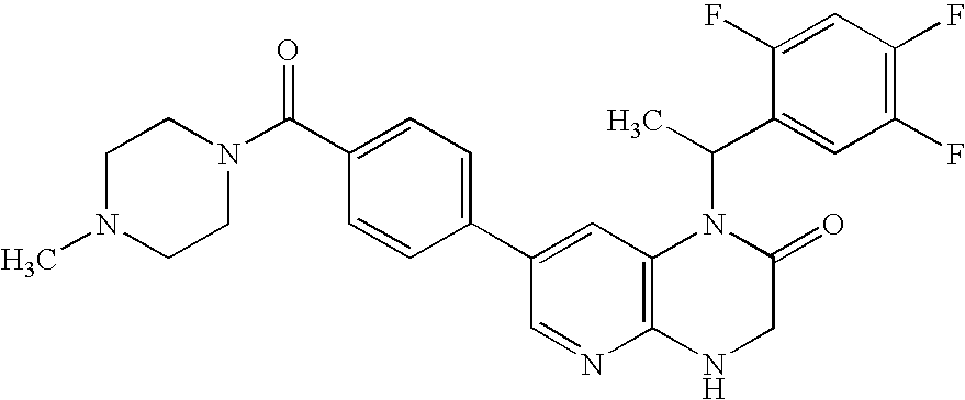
C1=C(C2=CC=C(C(N3CCN(C)CC3)=O)C=C2)C=NC2=C1N(C(C)C1=CC(F)=C(F)C=C1F)C(=O)CN2
